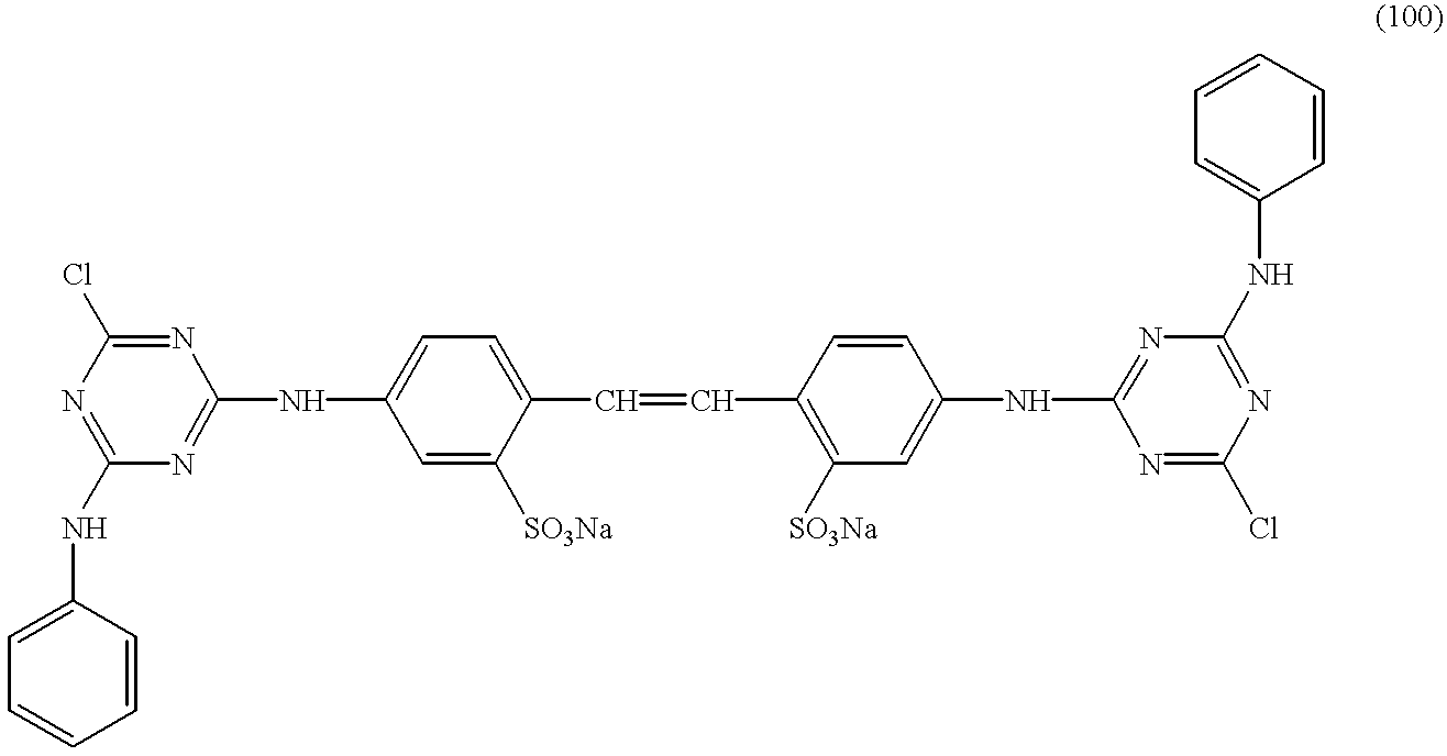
N1=C(NC2=CC=CC=C2)N=C(NC2=CC=C(C=CC3=C([SO3Na])C=C(NC4=NC(NC5=CC=CC=C5)=NC(Cl)=N4)C=C3)C([SO3Na])=C2)N=C1Cl
